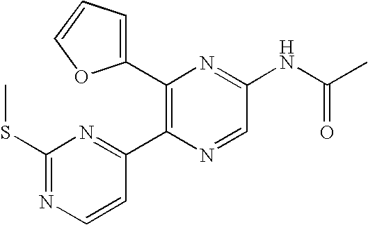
C1(C2=C(C3=NC(SC)=NC=C3)N=CC(NC(C)=O)=N2)=CC=CO1
